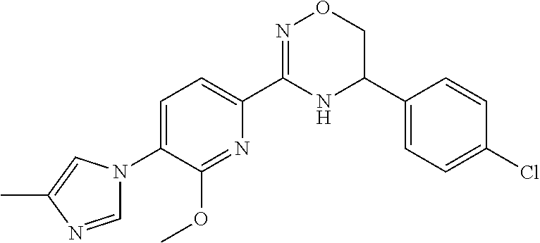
C1(C2=CC=C(N3C=NC(C)=C3)C(OC)=N2)=NOCC(C2=CC=C(Cl)C=C2)N1
